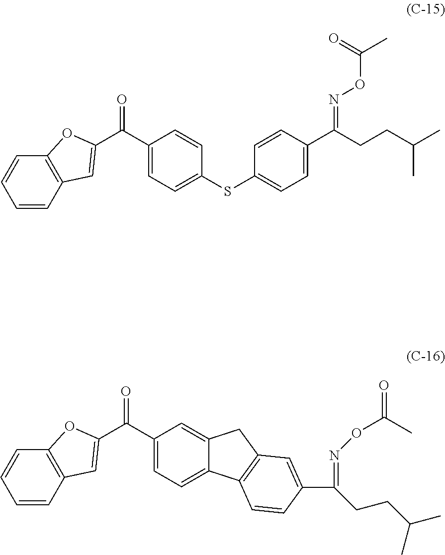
C(C1=CC=C(SC2=CC=C(C(=NOC(C)=O)CCC(C)C)C=C2)C=C1)(=O)C1=CC2=C(C=CC=C2)O1.C(C1=CC=C2C(=C1)CC1=C2C=CC(C(=NOC(=O)C)CCC(C)C)=C1)(=O)C1=CC2=C(C=CC=C2)O1
